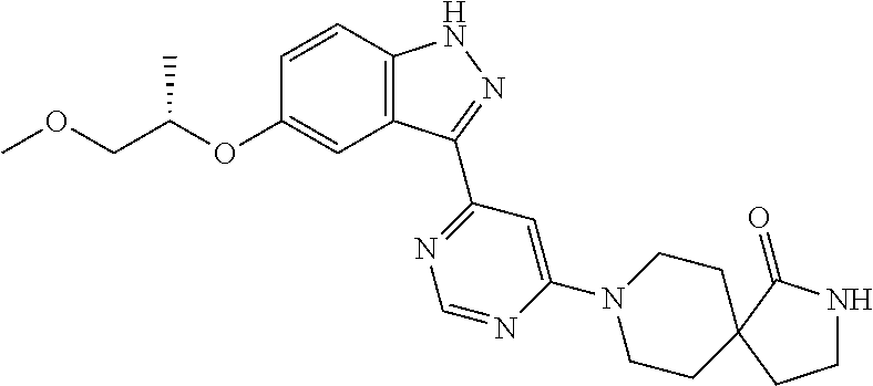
C12=C(C=CC(OC(COC)C)=C1)NN=C2C1=NC=NC(N2CCC3(CC2)C(=O)NCC3)=C1
